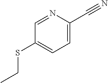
C1=C(C#N)N=CC(SCC)=C1
